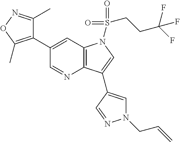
C12=C(C=C(C3=C(C)ON=C3C)C=N1)N(S(=O)(=O)CCC(F)(F)F)C=C2C1=CN(CC=C)N=C1
